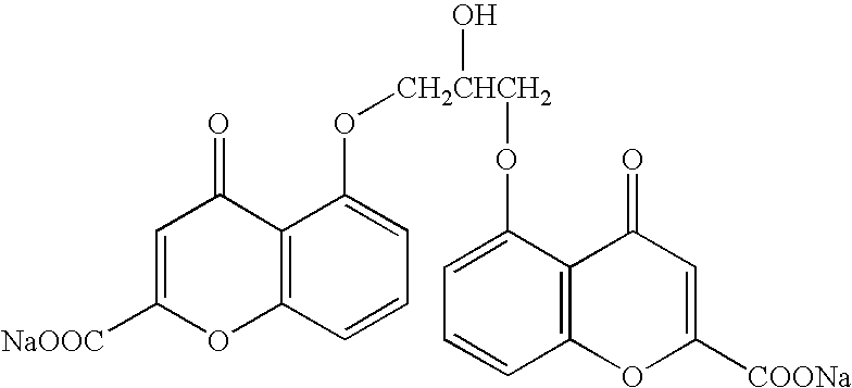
C12=C(C=CC=C1O[CH2CHCH2](O)OC1=CC=CC3=C1C(=O)C=C([COONa])O3)OC([NaOOC])=CC2=O
